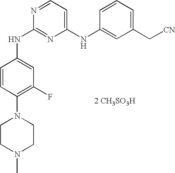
N(C1=NC(NC2=CC(C[CN])=CC=C2)=CC=N1)C1=CC(F)=C(N2CCN(C)CC2)C=C1.[2 CH3SO3H]
